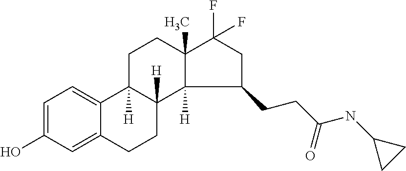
C1=C(O)C=C2C(=C1)C1([H])C([H])(CC2)C2([H])C(C)(CC1)C(F)(F)CC2CCC(=O)NC1CC1
